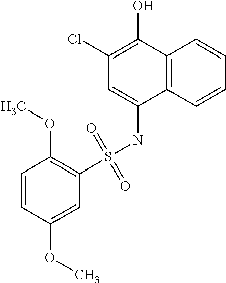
C1(OC)=C(S(NC2=CC(Cl)=C(O)C3=C2C=CC=C3)(=O)=O)C=C(OC)C=C1
